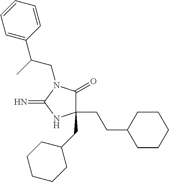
C1(CC2CCCCC2)(CCC2CCCCC2)C(=O)N(CC(C2=CC=CC=C2)C)C(=N)N1
